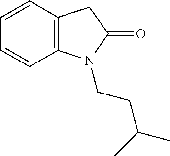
C1=CC2=C(C=C1)N(CCC(C)C)C(=O)C2
